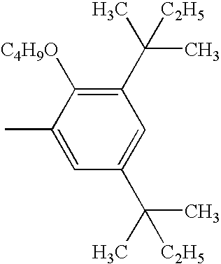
C1=C(C)C([C4H9O])=C(C(C)(C)[C2H5])C=C1C(C)(C)[C2H5]
